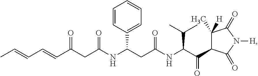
CC=CC=CC(CC(NC(CC(NC(C(=O)C1C(C)([H])C(=O)N([H])C1=O)C(C)C)=O)C1=CC=CC=C1)=O)=O
